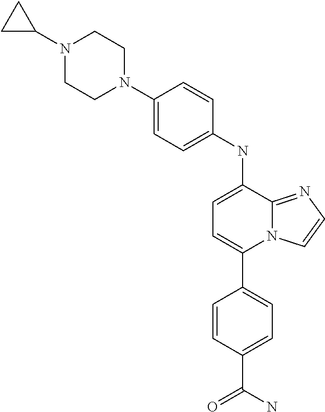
C1(C2=CC=C(NC3=CC=C(N4CCN(C5CC5)CC4)C=C3)C3=NC=CN23)=CC=C(C(N)=O)C=C1
